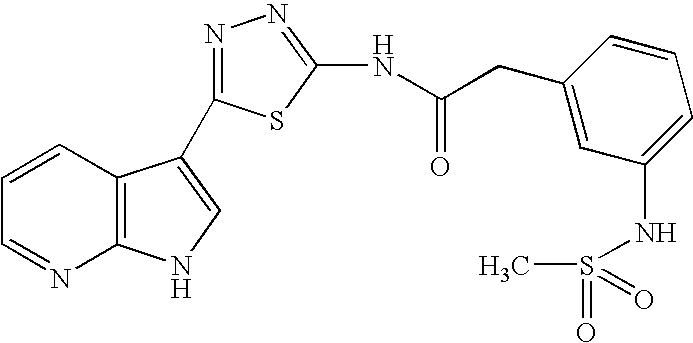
C1=CC2=C(N=C1)NC=C2C1=NN=C(NC(CC2=CC(NS(C)(=O)=O)=CC=C2)=O)S1
